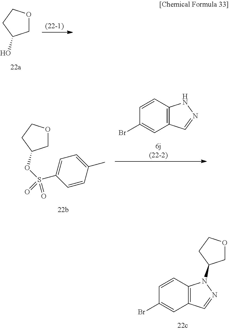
C1OCCC1O.C1OCCC1OS(=O)(C1=CC=C(C)C=C1)=O.C12=C(C=CC(Br)=C1)NN=C2.C12=C(C=CC(Br)=C1)N(C1COCC1)N=C2
